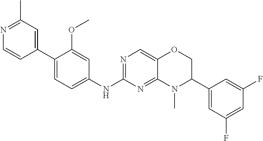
C1(C2=CC=C(NC3=NC=C4C(=N3)N(C)C(C3=CC(F)=CC(F)=C3)CO4)C=C2OC)=CC(C)=NC=C1
